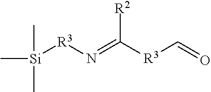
[Si]([R3]N=C([R3]C=O)[R2])(C)(C)C
